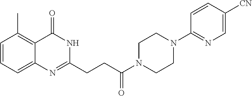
C12=C(C)C=CC=C1N=C(CCC(N1CCN(C3=NC=C([CN])C=C3)CC1)=O)NC2=O
